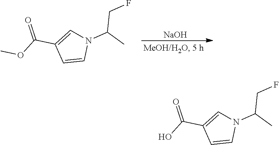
[NaOH].C1=CN(C(C)CF)C=C1C(OC)=O.C1=CN(C(C)CF)C=C1C(O)=O
